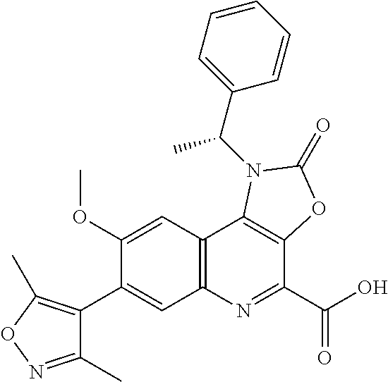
C1(C2=CC3=C(C=C2OC)C2=C(C(C(=O)O)=N3)OC(=O)N2C(C2=CC=CC=C2)C)=C(C)ON=C1C
